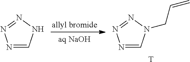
N1=CNN=N1.N1=CN(CC=C)N=N1.[T]
